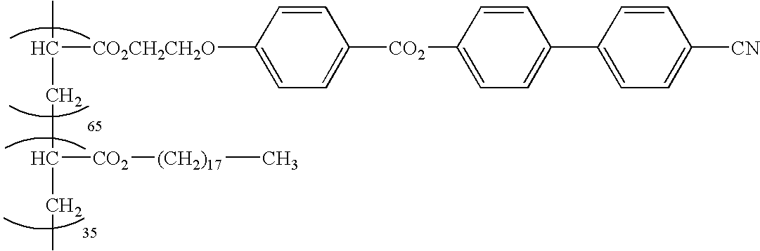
CC(CC([CO2][(CH2)17]C)CC)[CO2CH2CH2O]C1=CC=C([CO2]C2=CC=C(C3=CC=C([CN])C=C3)C=C2)C=C1
